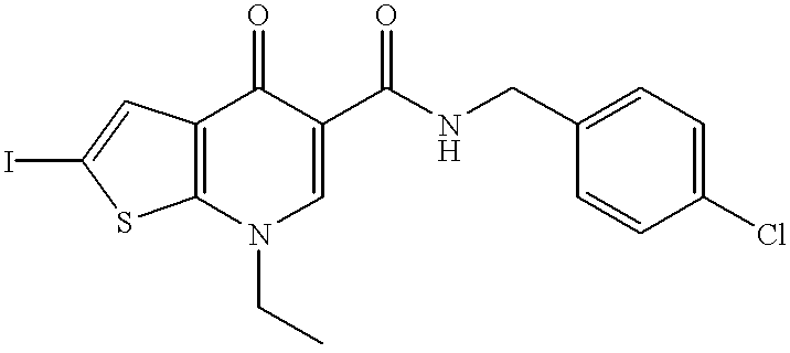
C12=C(N(CC)C=C(C(NCC3=CC=C(Cl)C=C3)=O)C1=O)SC(I)=C2
